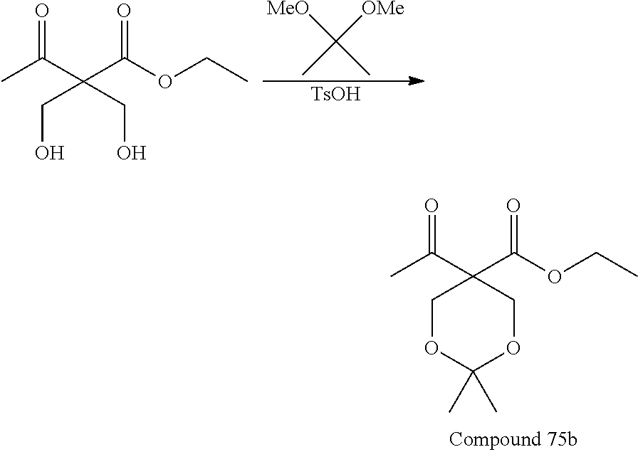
O=C(C(C(OCC)=O)(CO)CO)C.[MeO]C(C)([OMe])C.[TsOH].O=C(C1(C(OCC)=O)COC(C)(C)OC1)C
